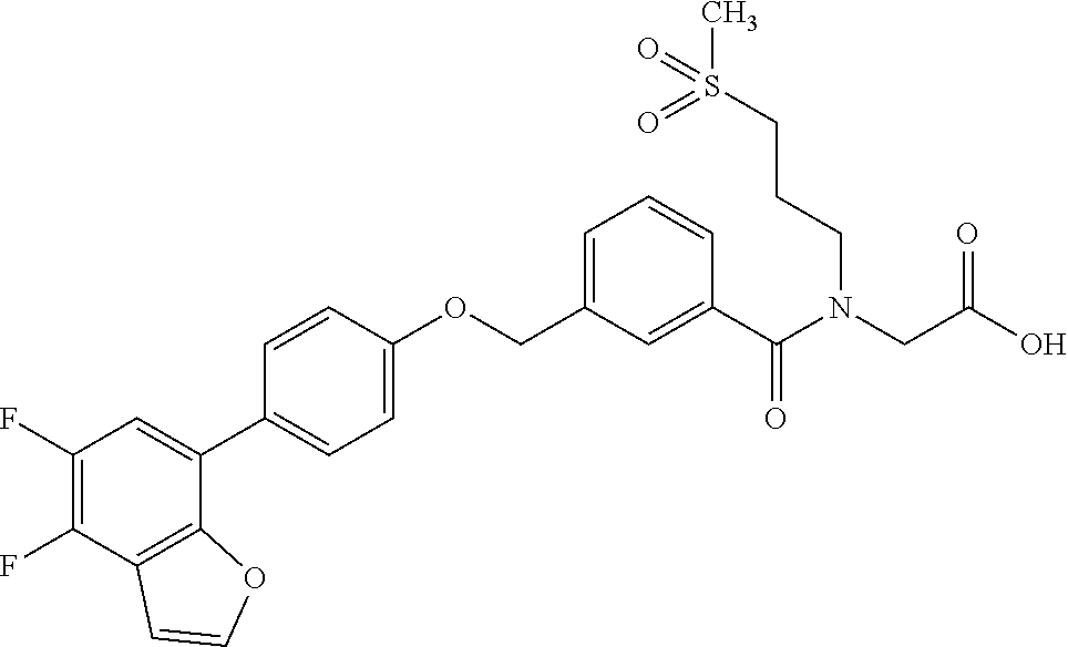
C1(F)=C(F)C2=C(C(C3=CC=C(OCC4=CC=CC(C(N(CC(=O)O)CCCS(=O)(C)=O)=O)=C4)C=C3)=C1)OC=C2
